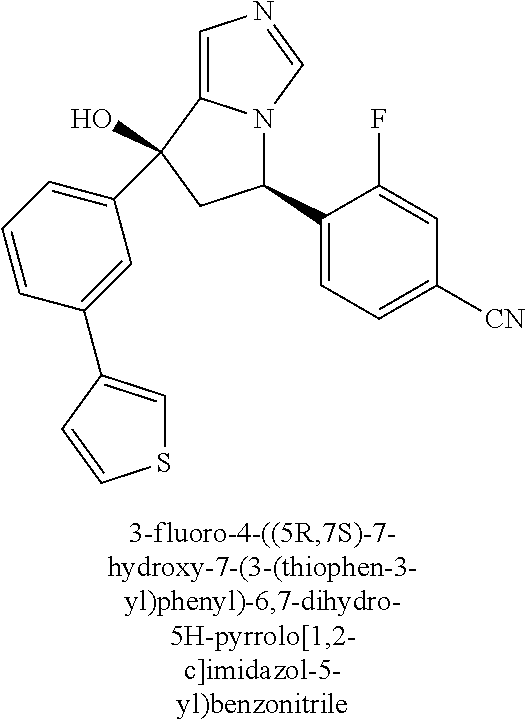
S1C=C(C2=CC(C3(O)C4=CN=CN4C(C4=CC=C([CN])C=C4F)C3)=CC=C2)C=C1
